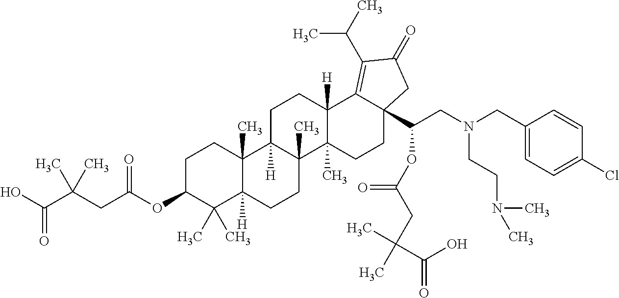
C1C(OC(CC(C(O)=O)(C)C)=O)C(C)(C)C2([H])C(C)(C1)C1([H])C(C)(CC2)C2(C)C([H])(CC1)C1=C(C(C)C)C(=O)CC1(C(CN(CC1=CC=C(Cl)C=C1)CCN(C)C)OC(CC(C(O)=O)(C)C)=O)CC2
